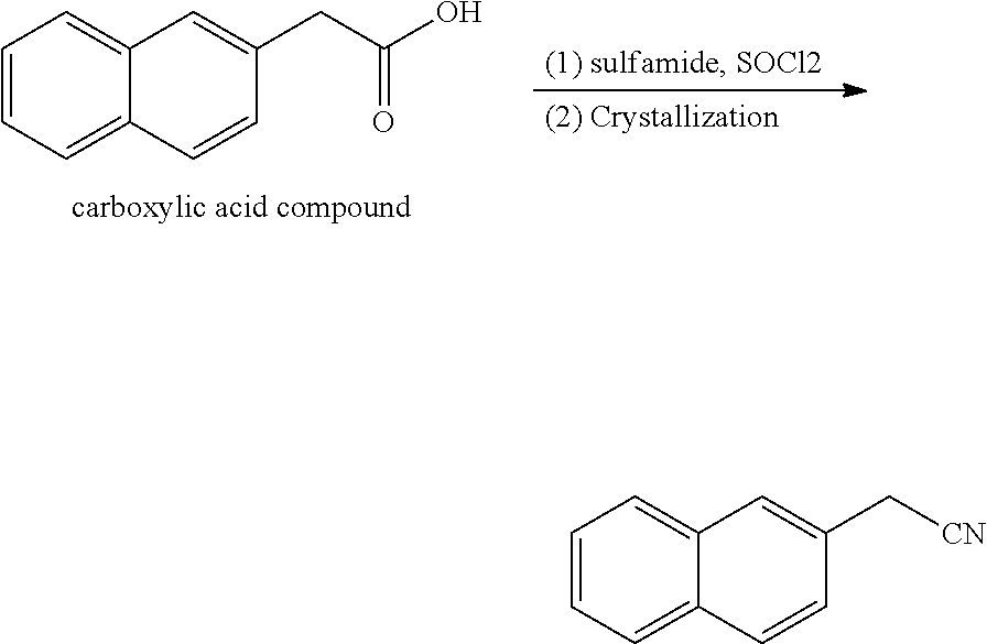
C1=CC=C2C(=C1)C=C(CC(O)=O)C=C2.C1=CC=C2C(=C1)C=C(C[CN])C=C2
